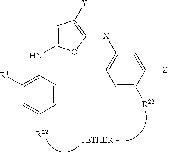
C1=C([R22])C=CC(NC2=CC([Y])=C([X]C3=CC=C([R22])C([Z])=C3)O2)=C1[R1]
